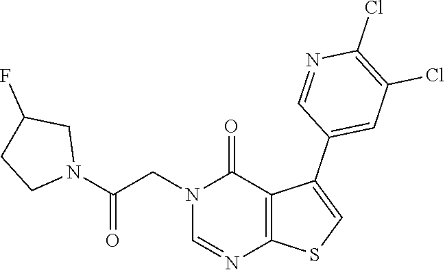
N1(CC(N2CCC(F)C2)=O)C=NC2=C(C(C3=CC(Cl)=C(Cl)N=C3)=CS2)C1=O
